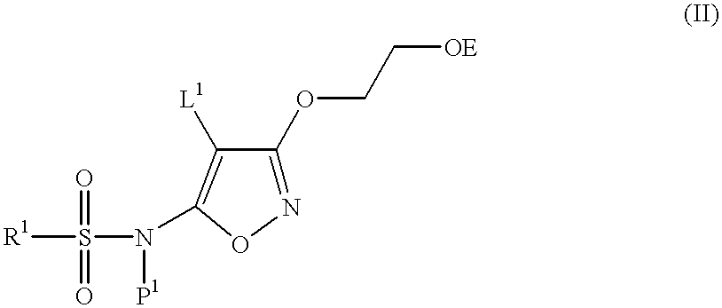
N1=C(OCC[OE])C([L1])=C(N(S([R1])(=O)=O)[P1])O1
